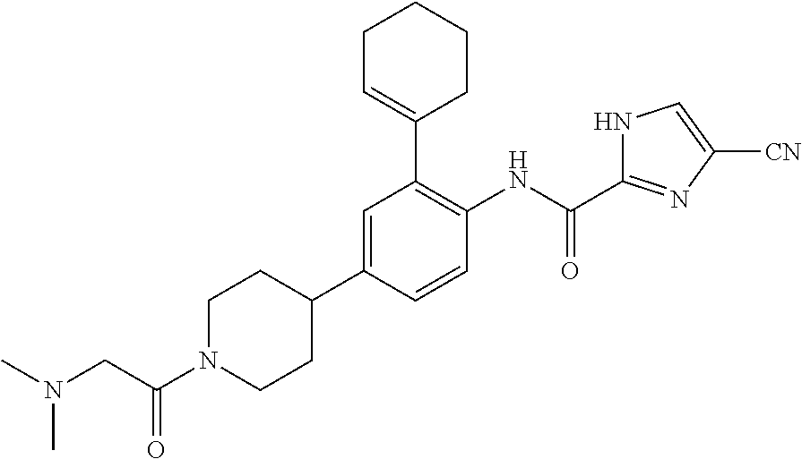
C1N(C(CN(C)C)=O)CCC(C2=CC(C3=CCCCC3)=C(NC(=O)C3=NC([CN])=CN3)C=C2)C1
